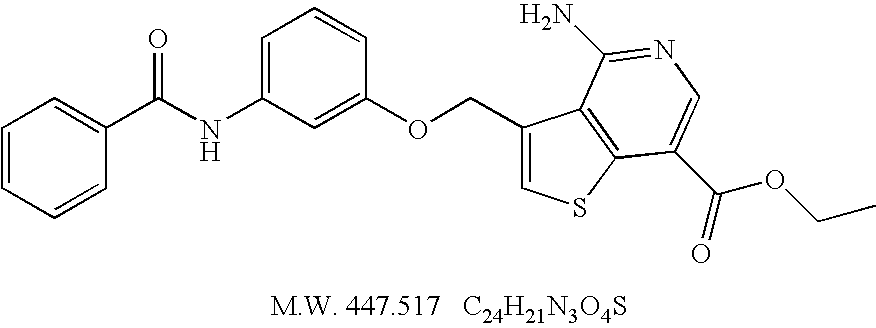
N(C1=CC=CC(OCC2=CSC3=C2C(N)=NC=C3C(=O)OCC)=C1)C(C1=CC=CC=C1)=O
